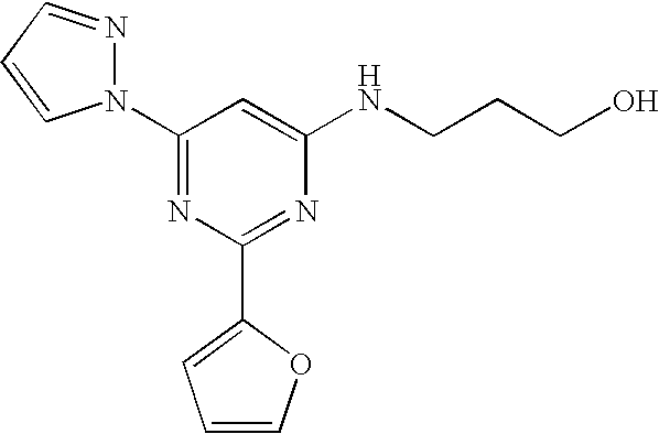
C1(N2N=CC=C2)=NC(C2=CC=CO2)=NC(NCCCO)=C1
